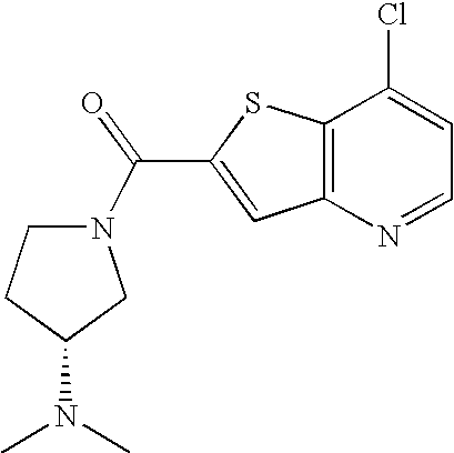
C12=C(C(Cl)=CC=N1)SC(C(=O)N1CCC(N(C)C)C1)=C2
